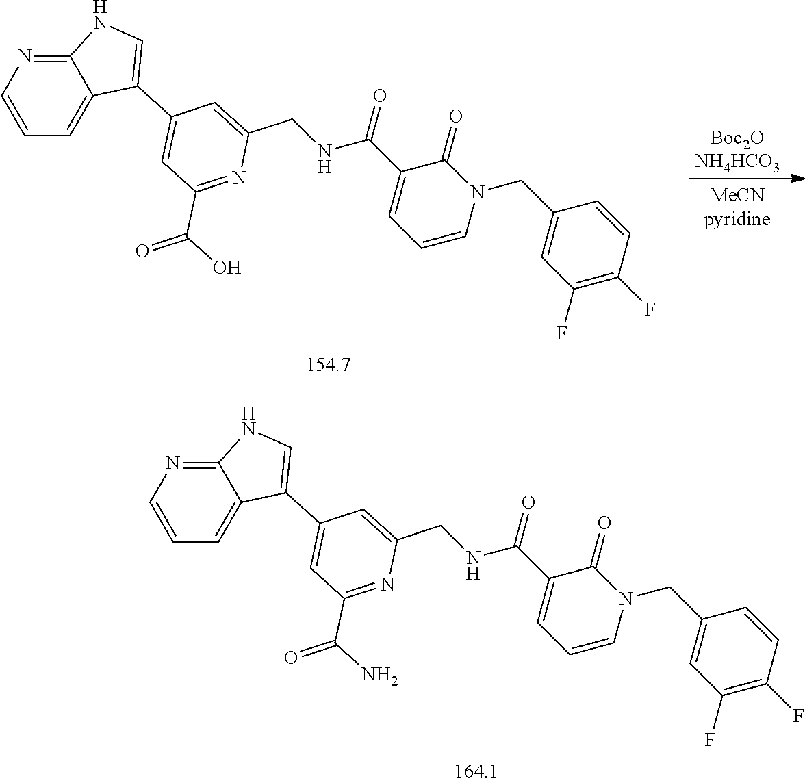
C12=CC=CN=C1NC=C2C1=CC(C(=O)N)=NC(CNC(=O)C2=CC=CN(CC3=CC(F)=C(F)C=C3)C2=O)=C1.C12=CC=CN=C1NC=C2C1=CC(C(=O)O)=NC(CNC(=O)C2=CC=CN(CC3=CC(F)=C(F)C=C3)C2=O)=C1
